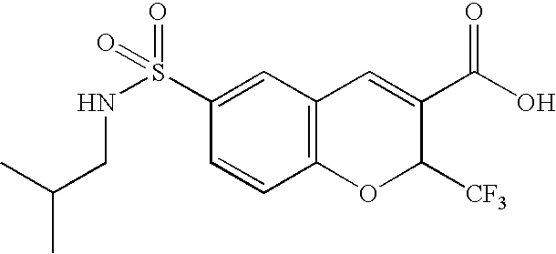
C12=C(C=C(S(=O)(=O)NCC(C)C)C=C1)C=C(C(O)=O)C([CF3])O2
